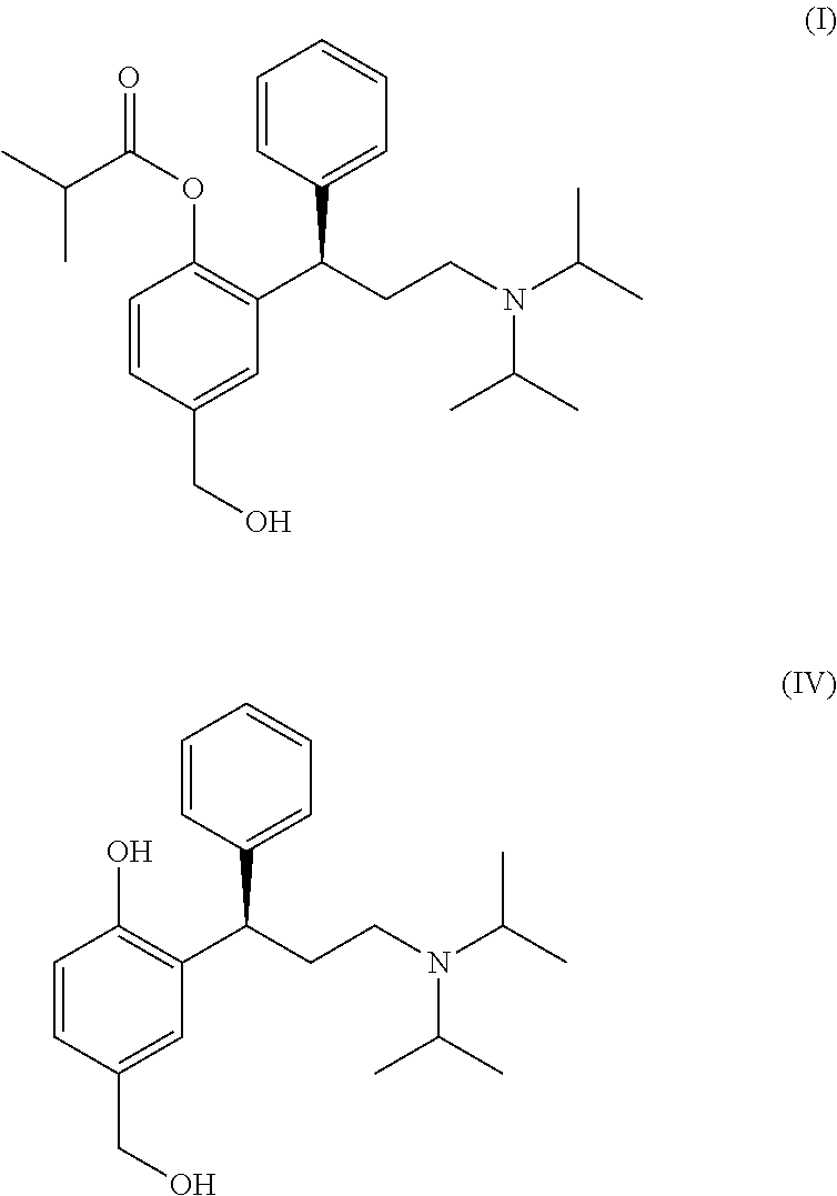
C1=CC(C(C2=C(OC(=O)C(C)C)C=CC(CO)=C2)CCN(C(C)C)C(C)C)=CC=C1.C1=CC(C(C2=C(O)C=CC(CO)=C2)CCN(C(C)C)C(C)C)=CC=C1
